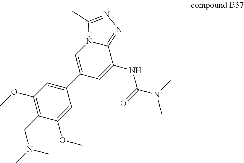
CN(CC1=C(OC)C=C(C2=CN3C(C)=NN=C3C(NC(=O)N(C)C)=C2)C=C1OC)C
